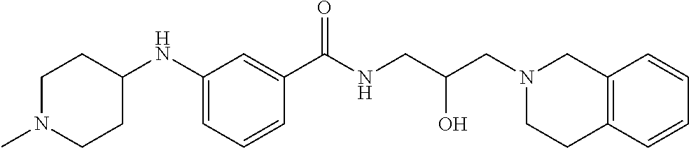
C1(NC2CCN(C)CC2)=CC=CC(C(NCC(CN2CC3=C(CC2)C=CC=C3)O)=O)=C1
